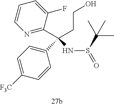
N1=C(C(CCO)(NS(=O)C(C)(C)C)C2=CC=C([F3C])C=C2)C(F)=CC=C1
